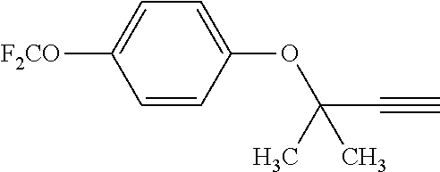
C1(OC(C#C)(C)C)=CC=C([F2CO])C=C1
